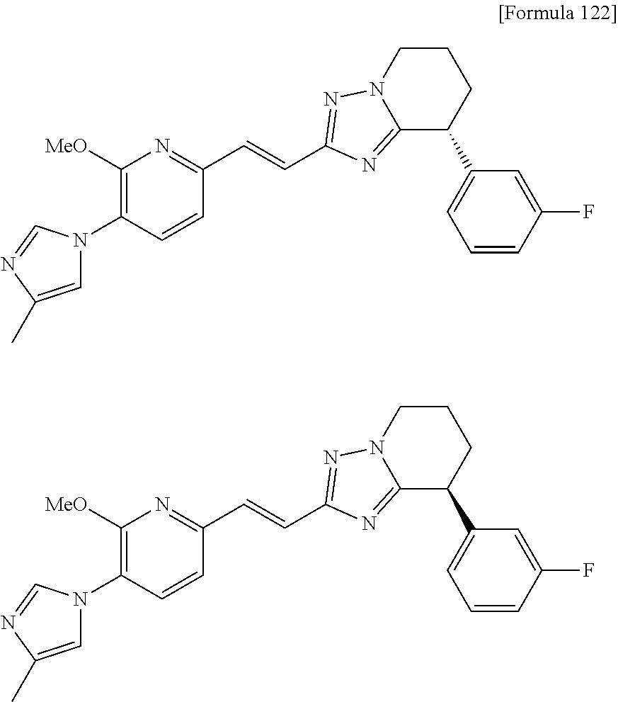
C1([MeO])=C(N2C=C(C)N=C2)C=CC(C=CC2=NN3CCCC(C4=CC=CC(F)=C4)C3=N2)=N1.C1([MeO])=C(N2C=C(C)N=C2)C=CC(C=CC2=NN3CCCC(C4=CC=CC(F)=C4)C3=N2)=N1
